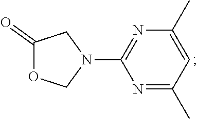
N1=C(C)C=C(C)N=C1N1COC(=O)C1
